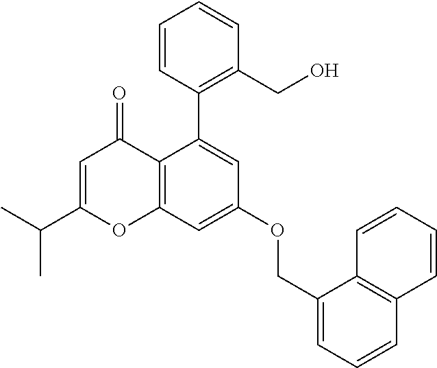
C1=C(C(C)C)OC2=C(C1=O)C(C1=C(CO)C=CC=C1)=CC(OCC1=CC=CC3=C1C=CC=C3)=C2
